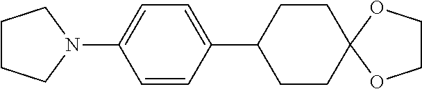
C1=C(N2CCCC2)C=CC(C2CCC3(CC2)OCCO3)=C1
